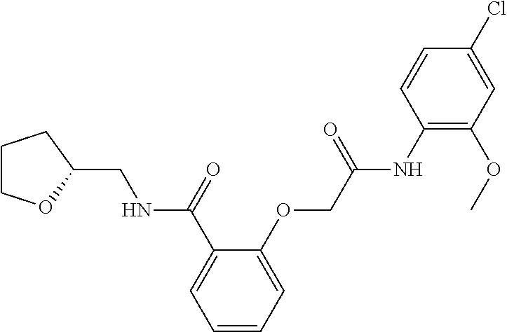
C1COC(CNC(C2=CC=CC=C2OCC(NC2=C(OC)C=C(Cl)C=C2)=O)=O)C1
